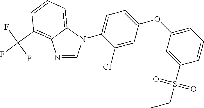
C1=C(Cl)C(N2C=NC3=C(C(F)(F)F)C=CC=C23)=CC=C1OC1=CC=CC(S(CC)(=O)=O)=C1
